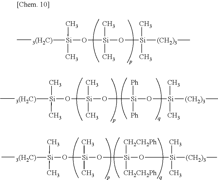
C[3(H2C)][Si](O[Si](O[Si]([(CH2)3]C)(C)C)(C)C)(C)C.C[3(H2C)][Si](O[Si](O[Si](O[Si]([(CH2)3]C)(C)C)([Ph])[Ph])(C)C)(C)C.C[3(H2C)][Si](O[Si](O[Si](O[Si]([(CH2)3]C)(C)C)([CH2CH2Ph])[CH2CH2Ph])(C)C)(C)C
